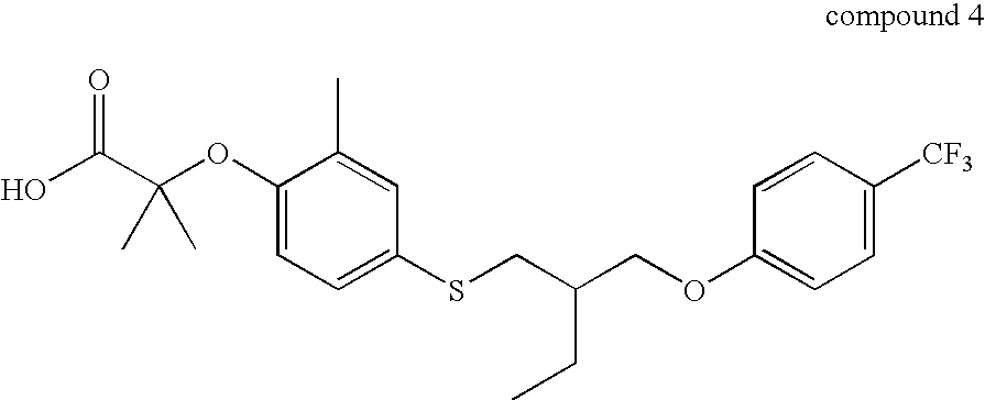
C(C(OC1=CC=C(SCC(COC2=CC=C([CF3])C=C2)CC)C=C1C)(C)C)(O)=O
